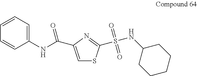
C1=C(C(NC2=CC=CC=C2)=O)N=C(S(NC2CCCCC2)(=O)=O)S1
